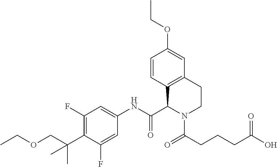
C1=CC2=C(C=C1OCC)CCN(C(CCCC(O)=O)=O)C2C(NC1=CC(F)=C(C(COCC)(C)C)C(F)=C1)=O
